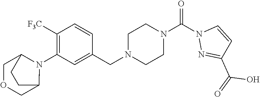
[F3C]C1=C(N2C3COCC2CC3)C=C(CN2CCN(C(N3N=C(C(=O)O)C=C3)=O)CC2)C=C1
